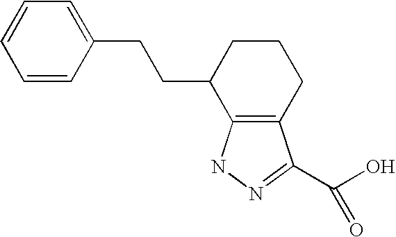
C1=CC(CCC2C3=C(CCC2)C(C(O)=O)=NN3)=CC=C1
